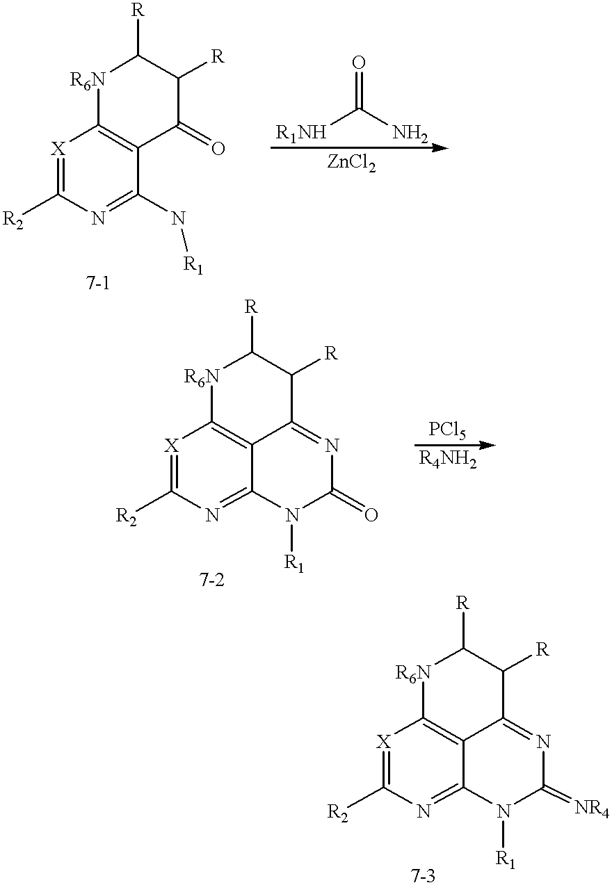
[X]1=C([R2])N=C(N[R1])C2=C1[R6N]C([R])C([R])C2=O.[R1NH]C(N)=O.[X]1=C([R2])N=C2C3=C1[R6N]C([R])C([R])C3=NC(=O)N2[R1].[X]1=C([R2])N=C2C3=C1[R6N]C([R])C([R])C3=NC(=[NR4])N2[R1]
